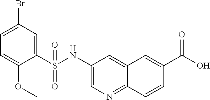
C1(S(NC2=CN=C3C(=C2)C=C(C(O)=O)C=C3)(=O)=O)=CC(Br)=CC=C1OC
